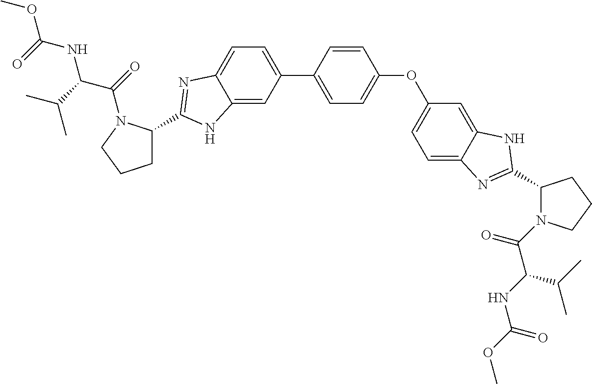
C12=CC(C3=CC=C(OC4=CC=C5C(=C4)NC(C4N(C(C(C(C)C)NC(=O)OC)=O)CCC4)=N5)C=C3)=CC=C1N=C(C1CCCN1C(C(NC(=O)OC)C(C)C)=O)N2
